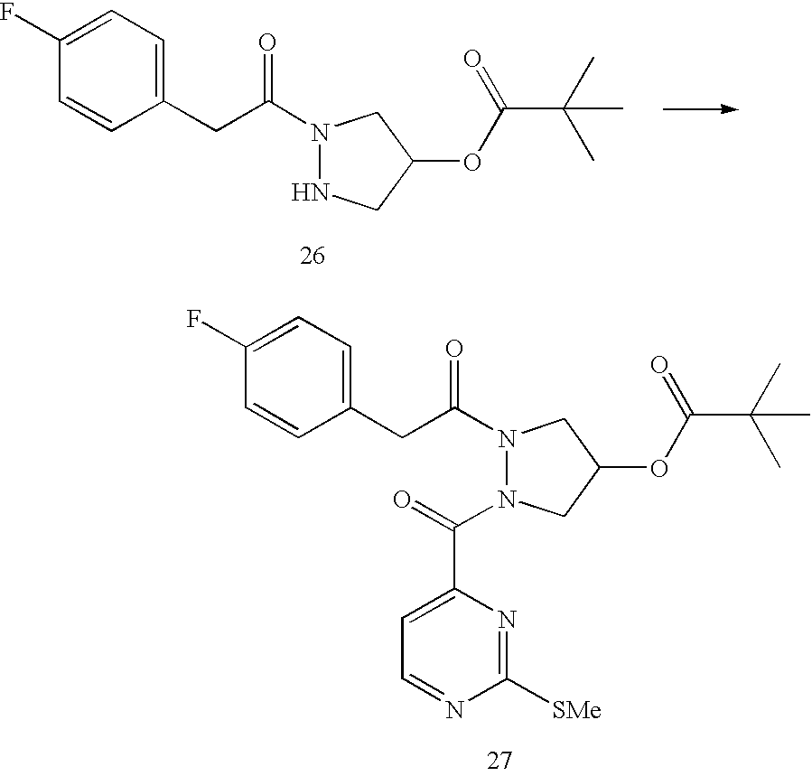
N1(C(CC2=CC=C(F)C=C2)=O)N(C(=O)C2=CC=NC([SMe])=N2)CC(OC(C(C)(C)C)=O)C1.N1(C(CC2=CC=C(F)C=C2)=O)NCC(OC(C(C)(C)C)=O)C1
